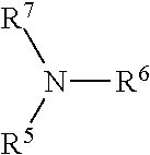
[R7]N([R6])[R5]
